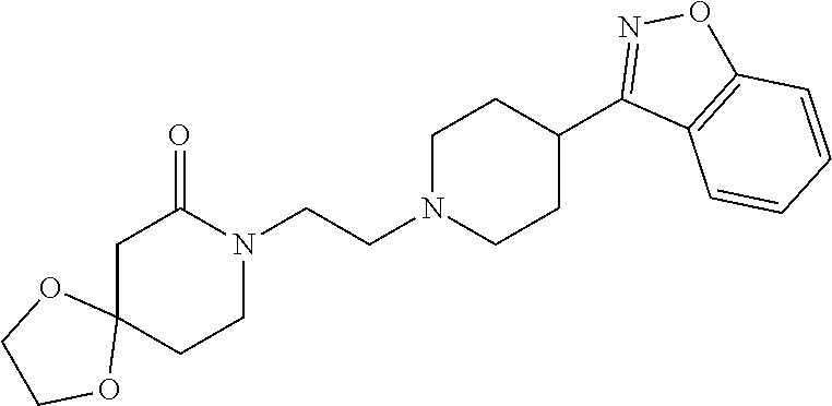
N1(CCN2CCC(C3=NOC4=C3C=CC=C4)CC2)C(=O)CC2(CC1)OCCO2
